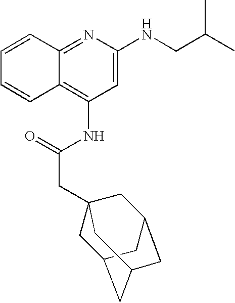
C12=NC(NCC(C)C)=CC(NC(CC34CC5CC(CC(C3)C5)C4)=O)=C1C=CC=C2
